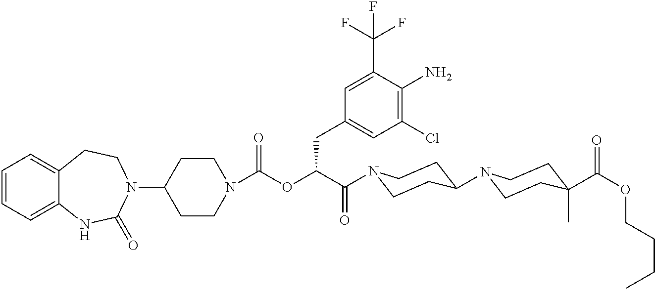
C1(N2CCC3=CC=CC=C3NC2=O)CCN(C(=O)OC(C(=O)N2CCC(N3CCC(C(OCCCC)=O)(C)CC3)CC2)CC2=CC(Cl)=C(N)C(C(F)(F)F)=C2)CC1
